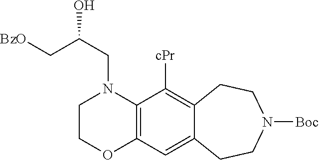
C1COC2=C(N1CC(C[BzO])O)C([cPr])=C1C(=C2)CCN([Boc])CC1
